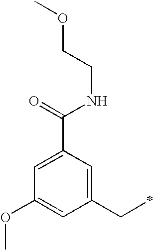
C1=C(C(=O)NCCOC)C=C(CC)C=C1OC
